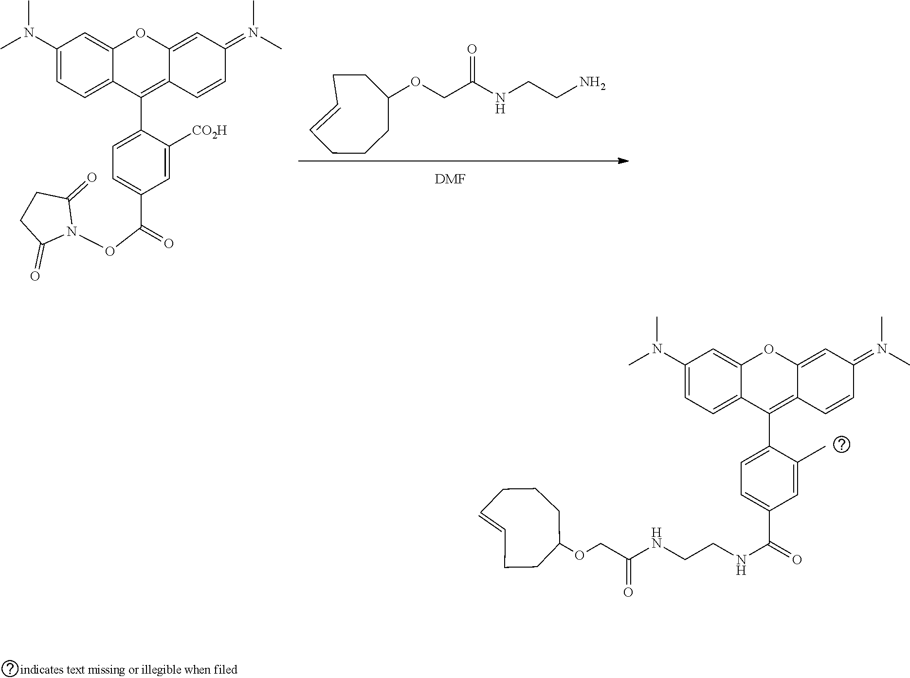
C1(N(C)C)=CC=C2C(=C1)OC1=CC(=N(C)C)C=CC1=C2C1=CC=C(C(=O)ON2C(=O)CCC2=O)C=C1[CO2H].[DMF].C(CNC(COC1CCC=CCCC1)=O)N.C1(N(C)C)=CC=C2C(=C1)OC1=CC(=N(C)C)C=CC1=C2C1=CC=C(C(=O)NCCNC(COC2CCC=CCCC2)=O)C=C1C
